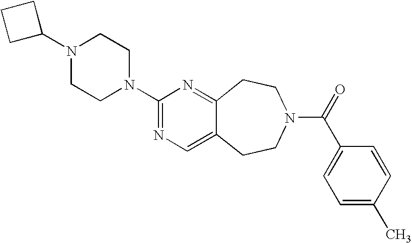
C1C(N2CCN(C3=NC=C4C(=N3)CCN(C(=O)C3=CC=C(C)C=C3)CC4)CC2)CC1
